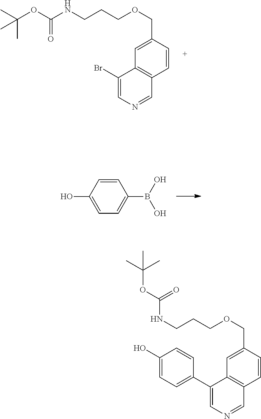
C1(O)=CC=C(B(O)O)C=C1.C1=C(COCCCNC(OC(C)(C)C)=O)C=CC2=C1C(Br)=CN=C2.C1=C(COCCCNC(OC(C)(C)C)=O)C=CC2=C1C(C1=CC=C(O)C=C1)=CN=C2
